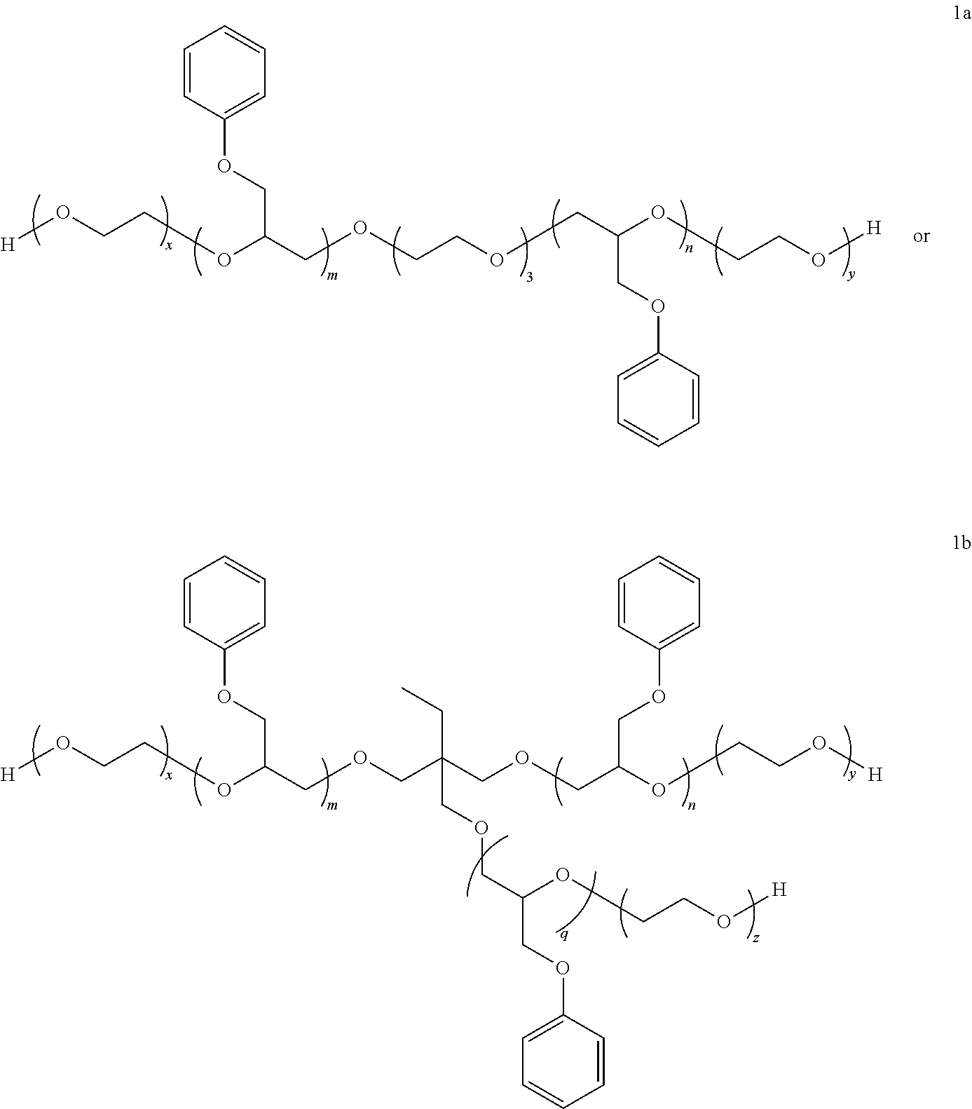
[H]OCCOC(COC1=CC=CC=C1)COCCOCC(COC1=CC=CC=C1)OCCO[H].[H]OCCOC(COC1=CC=CC=C1)COCC(COCC(COC1=CC=CC=C1)OCCO[H])(CC)COCC(COC1=CC=CC=C1)OCCO[H]
